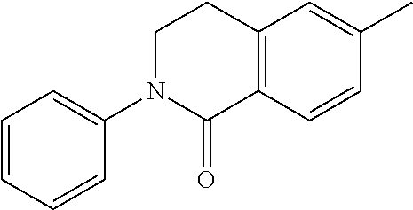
C1CN(C2=CC=CC=C2)C(=O)C2=C1C=C(C)C=C2
